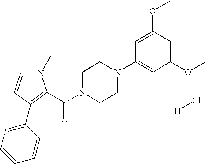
N1(C)C=CC(C2=CC=CC=C2)=C1C(N1CCN(C2=CC(OC)=CC(OC)=C2)CC1)=O.Cl[H]
